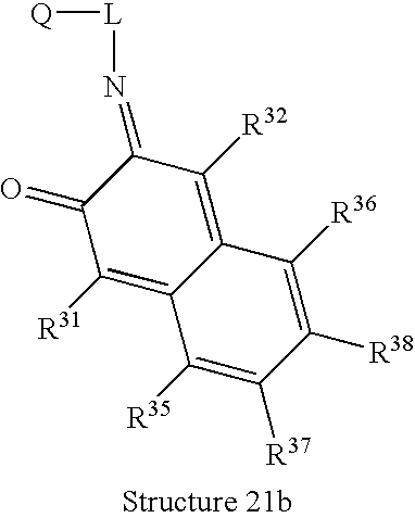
C12=C([R32])C(=N[L][Q])C(=O)C([R31])=C1C([R35])=C([R37])C([R38])=C2[R36]
